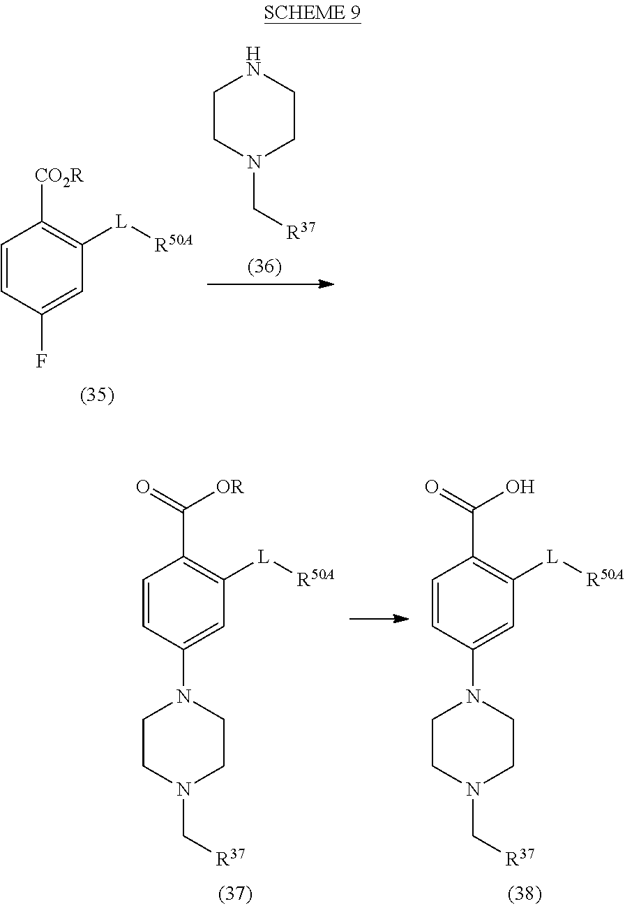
C1=CC(F)=CC([L][R50A])=C1[CO2R].C1CN(C[R37])CCN1.C1=CC(N2CCN(C[R37])CC2)=CC([L][R50A])=C1C([OR])=O.C1=CC(N2CCN(C[R37])CC2)=CC([L][R50A])=C1C(O)=O
